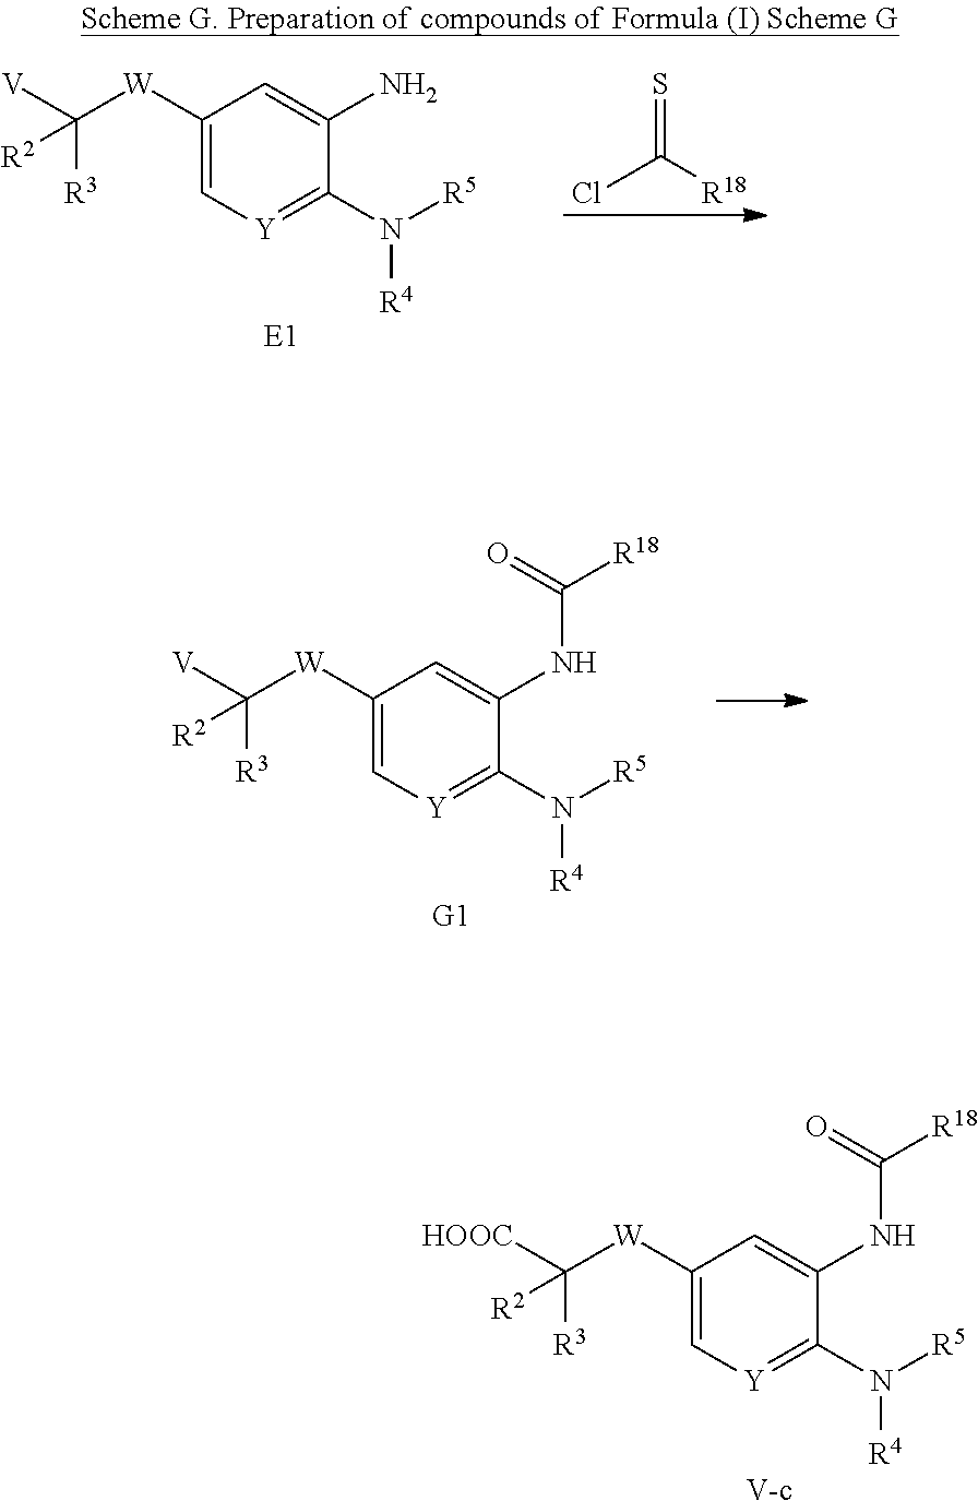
C1([W]C([R2])([R3])[V])=C[Y]=C(N([R5])[R4])C(N)=C1.[E1].S=C(Cl)[R18].C1([W]C([R2])([R3])[V])=C[Y]=C(N([R5])[R4])C(NC(=O)[R18])=C1.[G1].C1([W]C([R2])([R3])[HOOC])=C[Y]=C(N([R5])[R4])C(NC(=O)[R18])=C1.[V-c]
